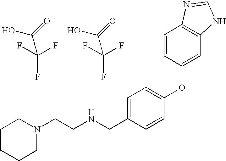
C(NCC1=CC=C(OC2=CC3=C(C=C2)N=CN3)C=C1)CN1CCCCC1.OC(=O)C(F)(F)F.OC(=O)C(F)(F)F
